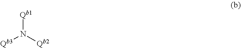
[Qb1]N([Qb3])[Qb2]
